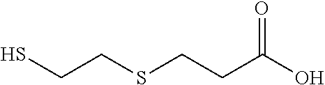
SCCSCCC(O)=O
